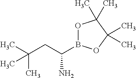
O1B(C(CC(C)(C)C)N)OC(C)(C)C1(C)C
